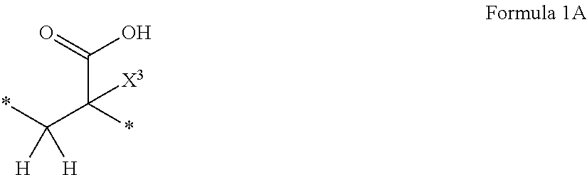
C(C(*)(C(*)([H])[H])[X3])(=O)O
